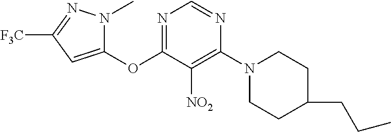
C1(OC2=NC=NC(N3CCC(CCC)CC3)=C2[NO2])=CC([F3C])=NN1C
